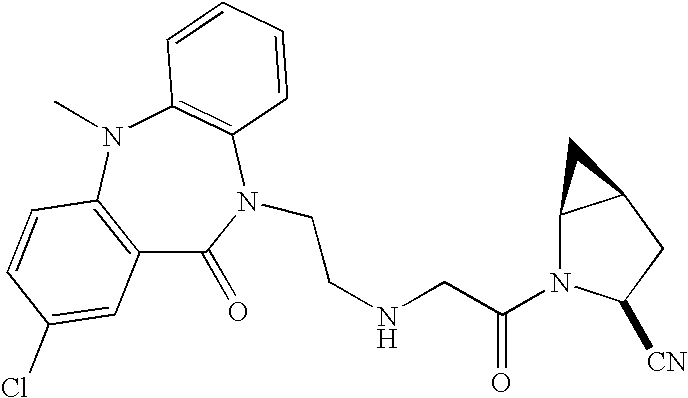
C12=C(N(C)C3=C(N(CCNCC(=O)N4C5C(CC4[CN])C5)C1=O)C=CC=C3)C=CC(Cl)=C2
